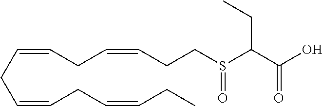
C(=CCC=CCC=CCC)CC=CCCS(C(C(O)=O)CC)=O
